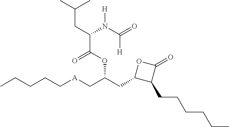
C(CC(C(OC(CC1C(CCCCCC)C(=O)O1)C[A]CCCCC)=O)N(C(=O)[H])[H])(C)C
